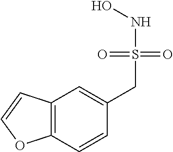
C12=C(C=CC(CS(NO)(=O)=O)=C1)OC=C2
